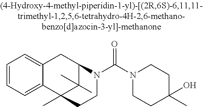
C1=CC=C2C(=C1)CC1C(C)(C)C2(C)CCN1C(N1CCC(C)(O)CC1)=O
